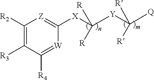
C1([R2])=C([R3])C([R4])=[W]C([X]C([Y]C([Q])([R])[R])([R])[R])=[Z]1
